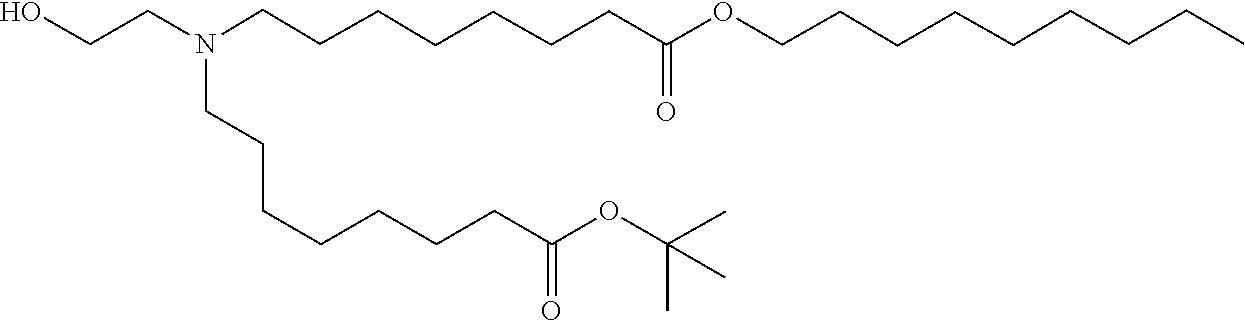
C(C(=O)OC(C)(C)C)CCCCCCN(CCO)CCCCCCCC(OCCCCCCCCC)=O
